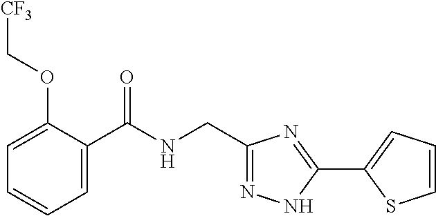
C1=C(OC[CF3])C(C(NCC2=NNC(C3=CC=CS3)=N2)=O)=CC=C1
